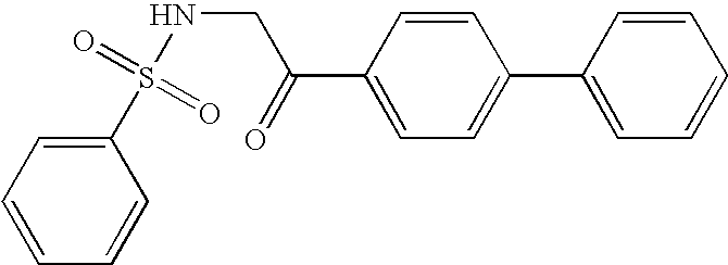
C1=CC(C2=CC=C(C(=O)CNS(C3=CC=CC=C3)(=O)=O)C=C2)=CC=C1
